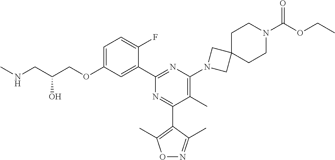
C1=C(OCC(CNC)O)C=C(C2=NC(N3CC4(C3)CCN(C(OCC)=O)CC4)=C(C)C(C3=C(C)ON=C3C)=N2)C(F)=C1
